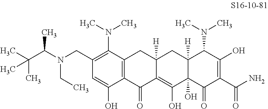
C1(CN(C(C(C)(C)C)C)CC)=C(N(C)C)C2=C(C(O)=C1)C(=O)C1=C(O)C3(O)C([H])(CC1([H])C2)C(N(C)C)C(O)=C(C(N)=O)C3=O
